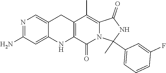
N1=C(N)C=C2C(=C1)CC1=C(N2)C(=O)N2C(=C1C)C(=O)NC2(C)C1=CC=CC(F)=C1
